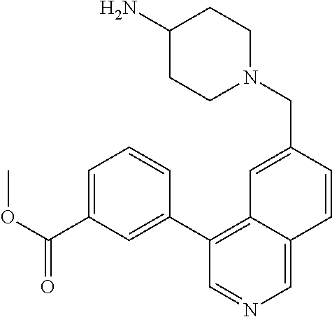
C1(C2=CC(C(OC)=O)=CC=C2)=C2C(=CN=C1)C=CC(CN1CCC(N)CC1)=C2
